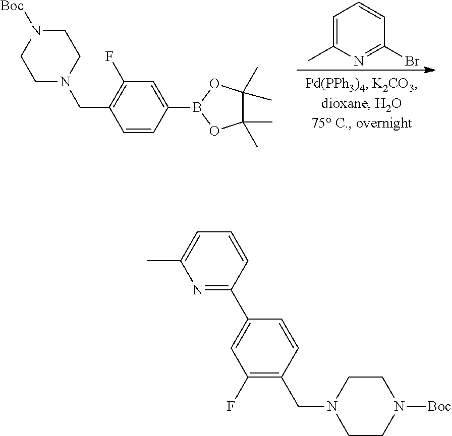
C1N(CC2=C(F)C=C(B3OC(C)(C)C(C)(C)O3)C=C2)CCN([Boc])C1.C1=C(C)N=C(Br)C=C1.N1=C(C2=CC(F)=C(CN3CCN([Boc])CC3)C=C2)C=CC=C1C
